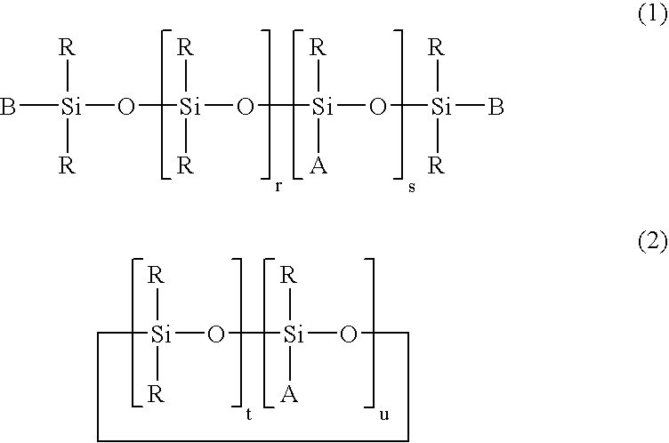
B[Si]([R])([R])O[Si]([R])([R])O[Si]([R])([A])O[Si](B)([R])[R].[Si]1([R])([R])CCCCO[Si]([R])([A])O1
